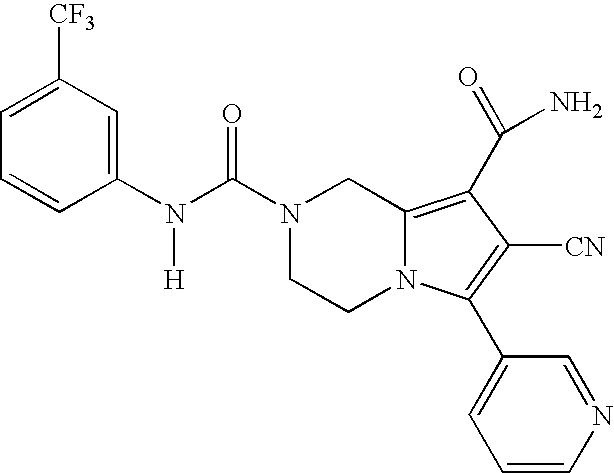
C1=C([CF3])C=C(N(C(N2CCN3C(=C(C(N)=O)C([CN])=C3C3=CC=CN=C3)C2)=O)[H])C=C1
